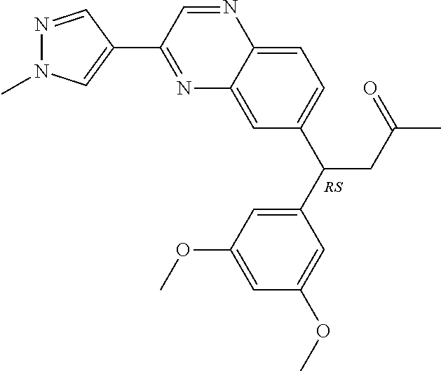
N1=C(C2=CN(C)N=C2)C=NC2=CC=C(C(CC(C)=O)C3=CC(OC)=CC(OC)=C3)C=C12
